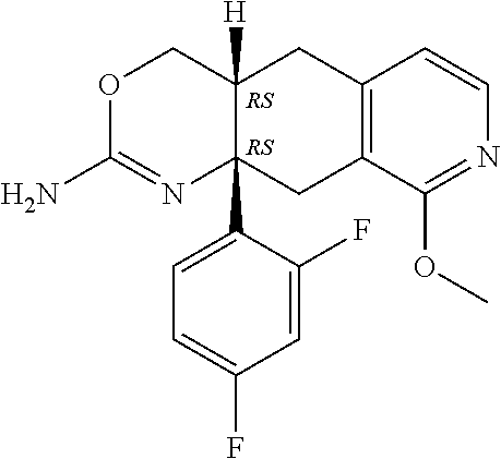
O1C(N)=NC2(C3=CC=C(F)C=C3F)C([H])(C1)CC1=C(C2)C(OC)=NC=C1
